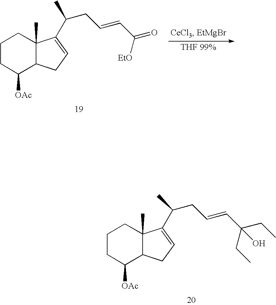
C1CC([OAc])C2C(C)(C1)C(C(CC=CC(CC)(CC)O)C)=CC2.C1CC([OAc])C2C(C)(C1)C(C(C)CC=CC(=O)[EtO])=CC2
